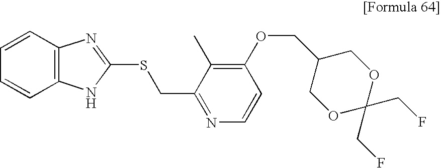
S(C1=NC2=C(C=CC=C2)N1)CC1=NC=CC(OCC2COC(CF)(CF)OC2)=C1C
